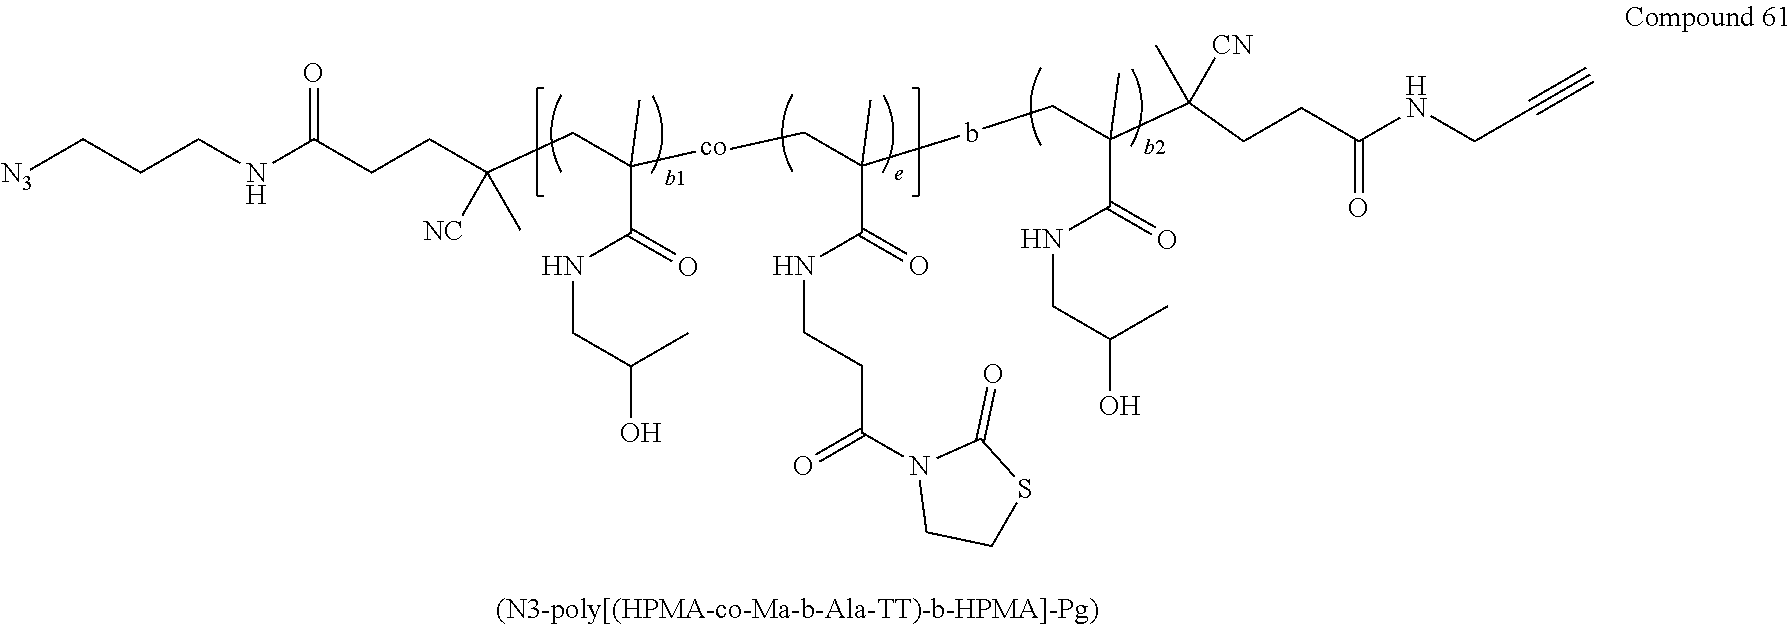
C(CNC(CCC(CC([co]CC(bCC(C(CCC(NCC#C)=O)([CN])C)(C(=O)NCC(O)C)C)(C(=O)NCCC(N1CCSC1=O)=O)C)(C(=O)NCC(O)C)C)([NC])C)=O)C[N3]
